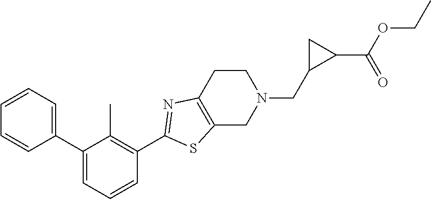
C1=CC=C(C2=CC=CC(C3=NC4=C(CN(CC5C(C(=O)OCC)C5)CC4)S3)=C2C)C=C1
